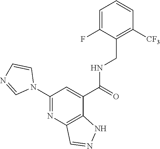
N1=CN(C2=NC3=C(NN=C3)C(C(NCC3=C([CF3])C=CC=C3F)=O)=C2)C=C1
